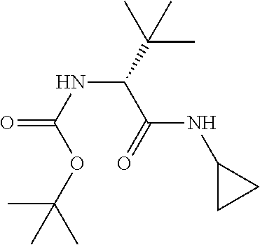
N(C(C(C)(C)C)C(=O)NC1CC1)C(=O)OC(C)(C)C
